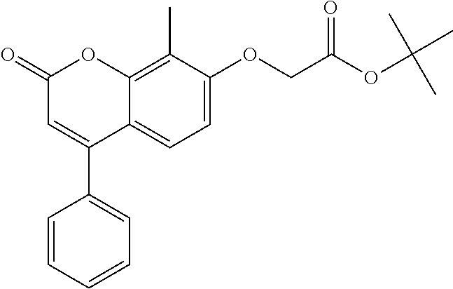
C12=C(C)C(OCC(OC(C)(C)C)=O)=CC=C1C(C1=CC=CC=C1)=CC(=O)O2
